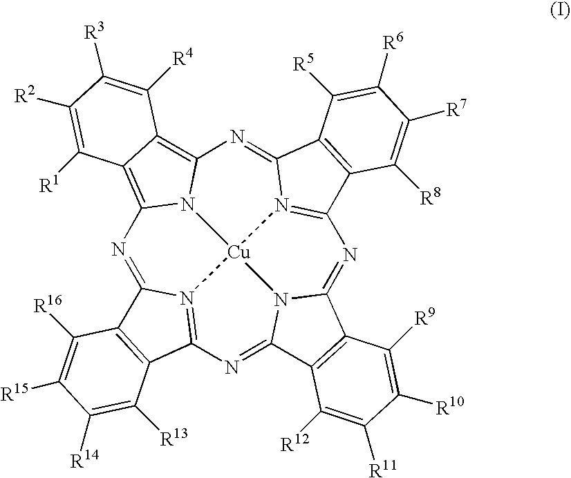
N1=C2N3=C(N=C4N5C(=NC6=N7C(=NC8=C9C(=C1N8[Cu]753)C([R1])=C([R2])C([R3])=C9[R4])C1=C6C([R8])=C([R7])C([R6])=C1[R5])C1=C4C([R12])=C([R11])C([R10])=C1[R9])C1=C2C([R16])=C([R15])C([R14])=C1[R13]
